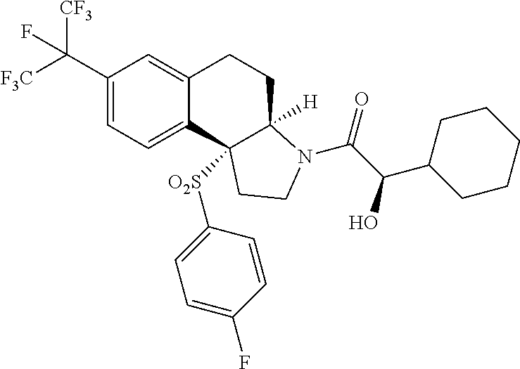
C(C1=CC=C2C(=C1)CCC1([H])C2([O2S]C2=CC=C(F)C=C2)CCN1C(=O)C(C1CCCCC1)O)([F3C])([CF3])F
